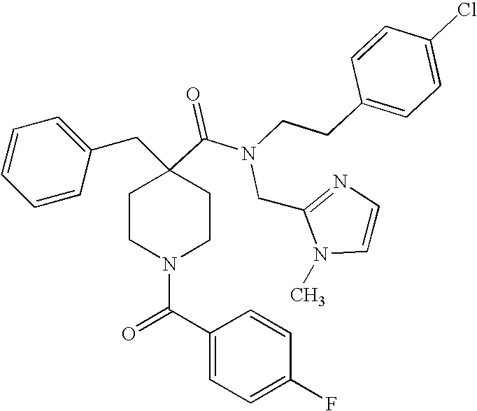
C1=CC=CC(CC2(C(=O)N(CCC3=CC=C(Cl)C=C3)CC3=NC=CN3C)CCN(C(C3=CC=C(F)C=C3)=O)CC2)=C1
